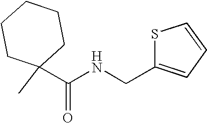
S1C(CNC(C2(C)CCCCC2)=O)=CC=C1
